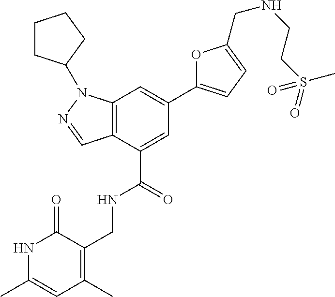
C12=C(C(C(=O)NCC3=C(C)C=C(C)NC3=O)=CC(C3=CC=C(CNCCS(=O)(C)=O)O3)=C1)C=NN2C1CCCC1
